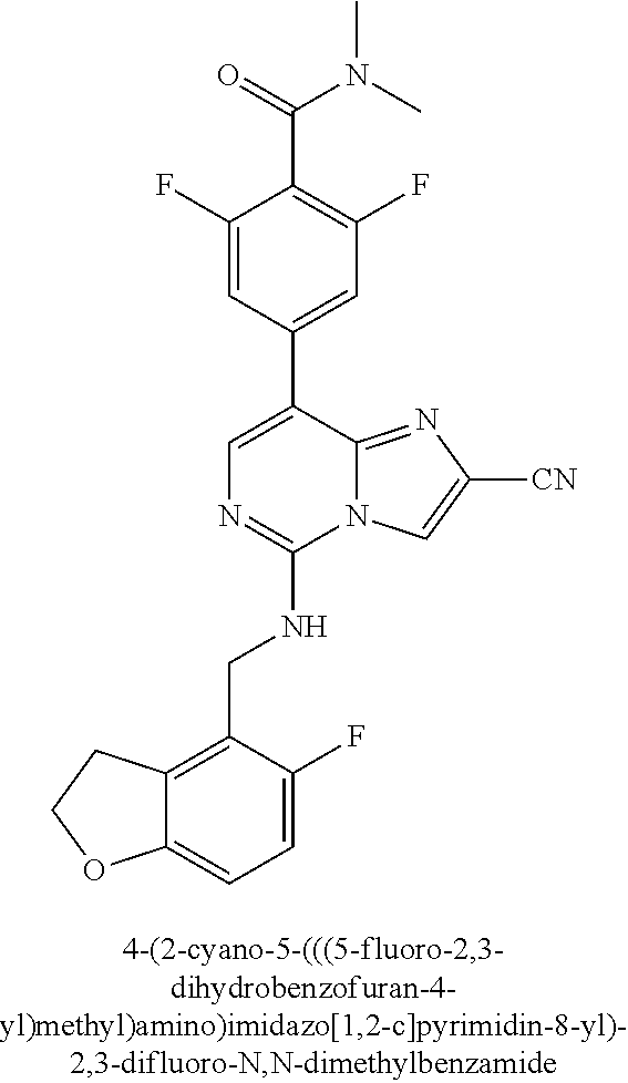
C12=CC=C(F)C(CNC3=NC=C(C4=CC(F)=C(C(N(C)C)=O)C(F)=C4)C4=NC([CN])=CN34)=C1CCO2
